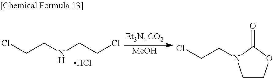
ClCCNCCCl.Cl.[MeOH].C1COC(=O)N1CCCl
